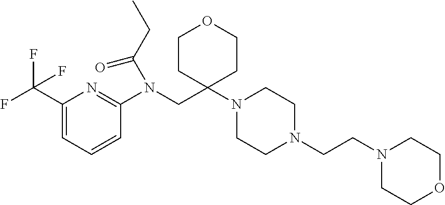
C1(C(F)(F)F)=CC=CC(N(CC2(N3CCN(CCN4CCOCC4)CC3)CCOCC2)C(CC)=O)=N1
